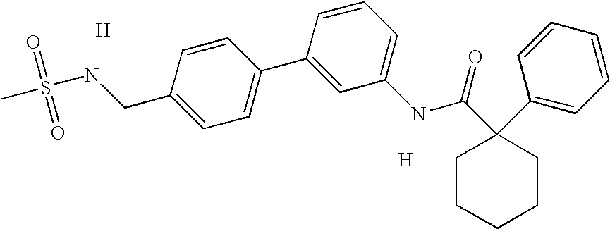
C1=CC(C2=CC(NC(C3(C4=CC=CC=C4)CCCCC3)=O)=CC=C2)=CC=C1CNS(=O)(=O)C.[H].[H]
